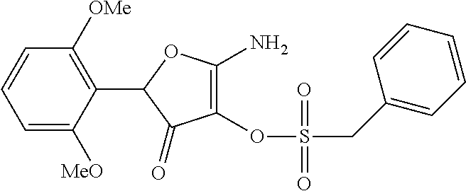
C1=C([MeO])C(C2C(=O)C(OS(CC3=CC=CC=C3)(=O)=O)=C(N)O2)=C([OMe])C=C1
